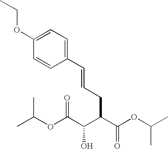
CC(OC(C(C(C(OC(C)C)=O)CC=CC1=CC=C(OCC)C=C1)O)=O)C
